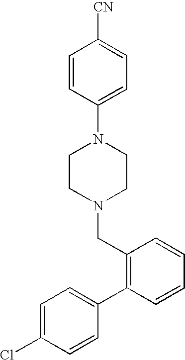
C1CN(CC2=C(C3=CC=C(Cl)C=C3)C=CC=C2)CCN1C1=CC=C([CN])C=C1
